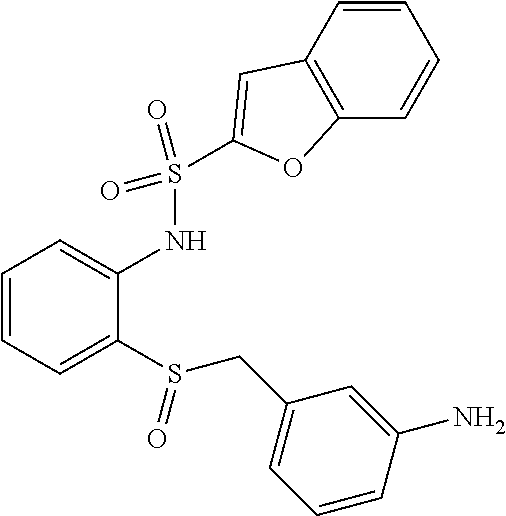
C1=CC=C(S(CC2=CC=CC(N)=C2)=O)C(NS(C2=CC3=C(C=CC=C3)O2)(=O)=O)=C1
